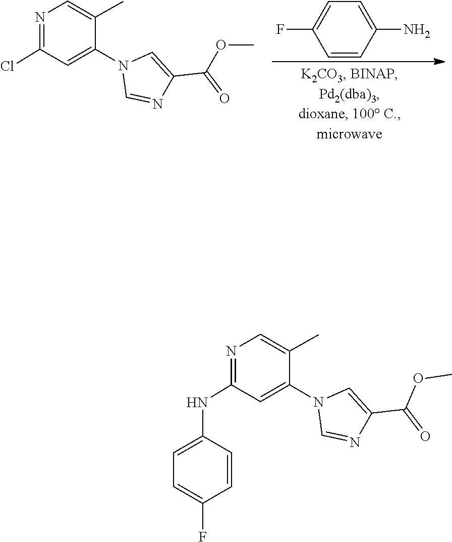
C1=C(F)C=CC(N)=C1.N1(C2=CC(Cl)=NC=C2C)C=NC(C(OC)=O)=C1.N1(C2=CC(NC3=CC=C(F)C=C3)=NC=C2C)C=NC(C(=O)OC)=C1
